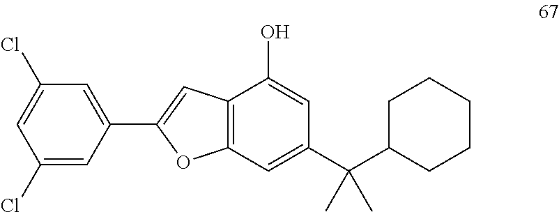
C12=C(C=C(C(C3CCCCC3)(C)C)C=C1O)OC(C1=CC(Cl)=CC(Cl)=C1)=C2
